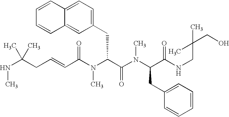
N(C(CC=CC(N(C(C(=O)N(C)C(CC1=CC=CC=C1)C(=O)NCC(CO)(C)C)CC1=CC=C2C(=C1)C=CC=C2)C)=O)(C)C)C
